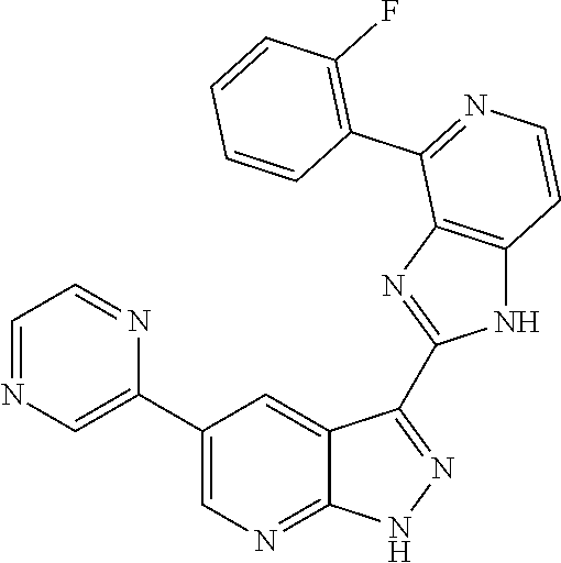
C1=NC=C(C2=CN=C3C(=C2)C(C2=NC4=C(N2)C=CN=C4C2=C(F)C=CC=C2)=N[N H]3)N=C1
